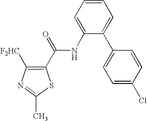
C1([F2HC])=C(C(NC2=CC=CC=C2C2=CC=C(Cl)C=C2)=O)SC(C)=N1
